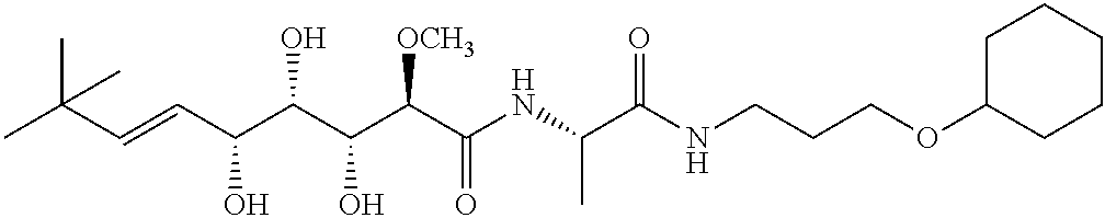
CC(C)(C=CC(O)C(O)C(O)C([OCH3])C(=O)NC(C)C(=O)NCCCOC1CCCCC1)C
